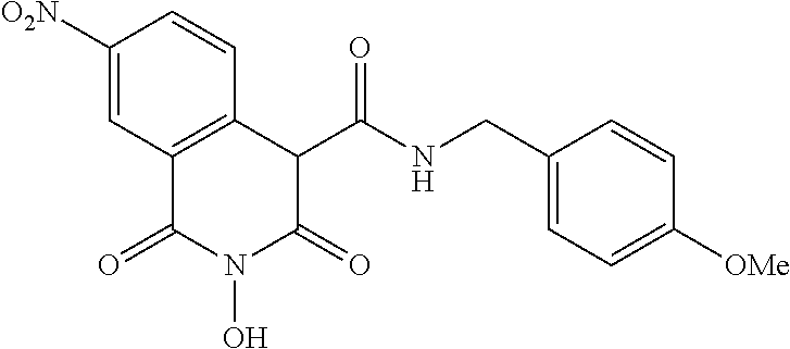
C1([O2N])=CC2=C(C=C1)C(C(NCC1=CC=C([OMe])C=C1)=O)C(=O)N(O)C2=O
